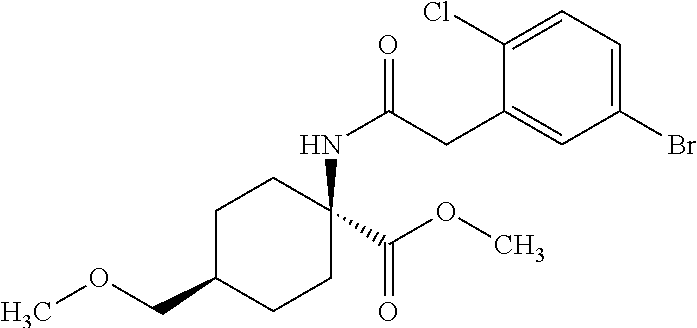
C1C(COC)CCC(NC(CC2=CC(Br)=CC=C2Cl)=O)(C(OC)=O)C1
